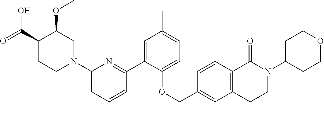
C1(N2CC(OC)C(C(=O)O)CC2)=CC=CC(C2=CC(C)=CC=C2OCC2=C(C)C3=C(C=C2)C(=O)N(C2CCOCC2)CC3)=N1
